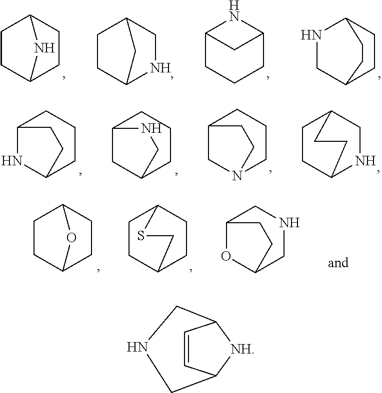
C1C2CCC(C1)N2.C1C2NCC(C1)C2.C1CCC2NC1C2.N1CC2CCC1CC2.C12CN(CCC1)CC2.C1CC2NCC1CC2.C12NC(CCC1)CC2.C12CC(CCC1)CN2.C1CC2CCC1SC2.C1C2CCC(C1)O2.C12OC(CNC1)CC2.C1=CC2[NH]C1CNC2
